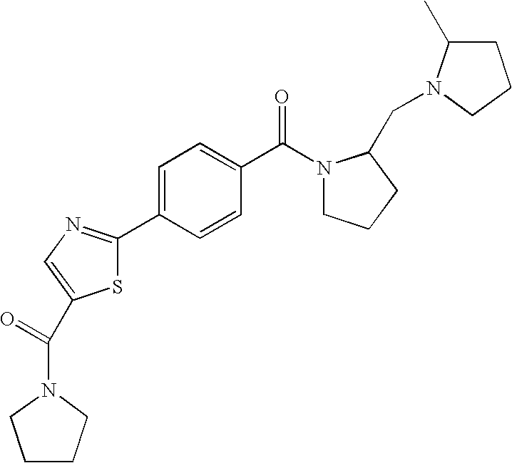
C1C(C)N(CC2N(C(C3=CC=C(C4=NC=C(C(=O)N5CCCC5)S4)C=C3)=O)CCC2)CC1
